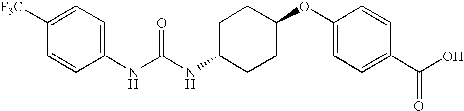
C1([F3C])=CC=C(NC(NC2CCC(OC3=CC=C(C(O)=O)C=C3)CC2)=O)C=C1
